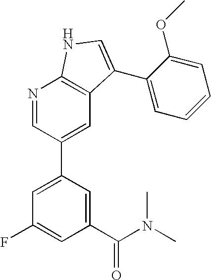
C1(C(N(C)C)=O)=CC(C2=CC3=C(N=C2)NC=C3C2=CC=CC=C2OC)=CC(F)=C1
